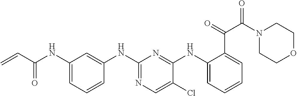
C1(NC(C=C)=O)=CC=CC(NC2=NC=C(Cl)C(NC3=CC=CC=C3C(=O)C(N3CCOCC3)=O)=N2)=C1
